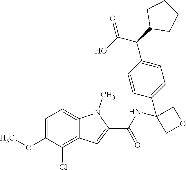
C1=C(OC)C(Cl)=C2C(=C1)N(C)C(C(=O)NC1(C3=CC=C(C(C(O)=O)C4CCCC4)C=C3)COC1)=C2
